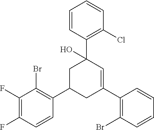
C1(F)=C(F)C(Br)=C(C2CC(C3=C(Br)C=CC=C3)=CC(C3=C(Cl)C=CC=C3)(O)C2)C=C1
